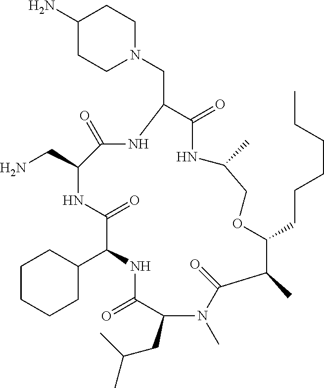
C1(C2NC(=O)C(CC(C)C)N(C)C(=O)C(C)C(CCCCCC)OCC(C)NC(=O)C(CN3CCC(N)CC3)NC(=O)C(CN)NC2=O)CCCCC1
